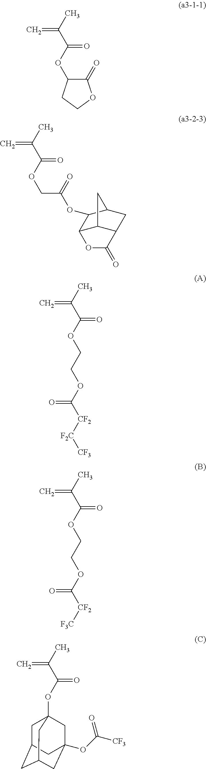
CC(C(OC1C(=O)OCC1)=O)=C.CC(C(OCC(=O)OC1C2C3C(CC1C3)C(=O)O2)=O)=C.CC(C(OCCOC([CF2][F2C][CF3])=O)=O)=C.CC(C(OCCOC([CF2][F3C])=O)=O)=C.CC(C(OC12CC3CC(CC(OC([CF3])=O)(C1)C3)C2)=O)=C
